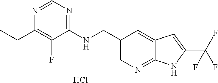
C1(NCC2=CN=C3C(=C2)C=C(C(F)(F)F)N3)=NC=NC(CC)=C1F.Cl
